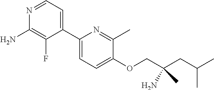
C1(C2=CC=NC(N)=C2F)=CC=C(OCC(CC(C)C)(N)C)C(C)=N1
